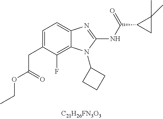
C1=C(CC(OCC)=O)C(F)=C2C(=C1)N=C(NC(C1CC1(C)C)=O)N2C1CCC1
